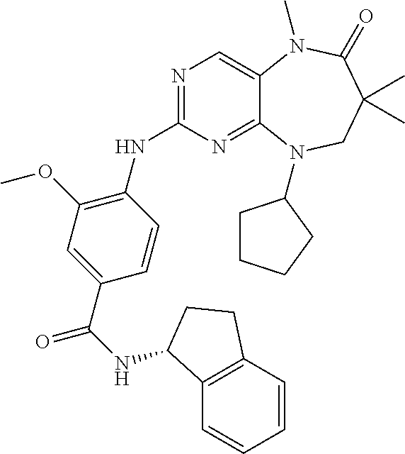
N1=C(NC2=C(OC)C=C(C(=O)NC3C4=C(C=CC=C4)CC3)C=C2)N=C2C(=C1)N(C)C(=O)C(C)(C)CN2C1CCCC1
